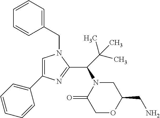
C1(CN2C=C(C3=CC=CC=C3)N=C2C(N2C(=O)COC(CN)C2)C(C)(C)C)=CC=CC=C1
